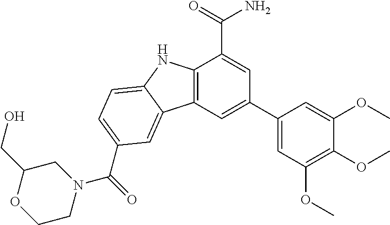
C12=C(C=C(C3=CC(OC)=C(OC)C(OC)=C3)C=C1C(=O)N)C1=CC(C(=O)N3CC(CO)OCC3)=CC=C1N2
